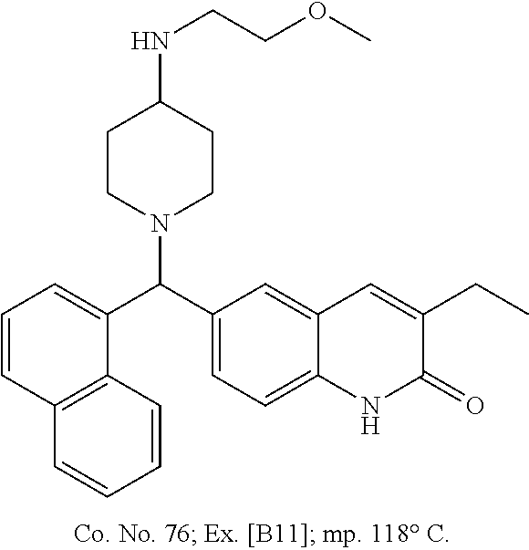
C1=CC2=C(C(C(C3=CC=C4C(=C3)C=C(CC)C(=O)N4)N3CCC(NCCOC)CC3)=C1)C=CC=C2
